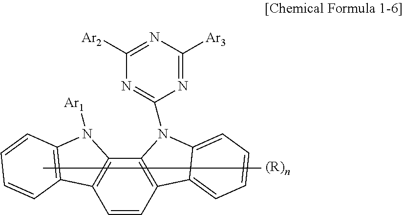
C12=C(C=CC3=C1N(C1=NC([Ar2])=NC([Ar3])=N1)C1=CC=CC=C31)C1=C(N2[Ar1])C=CC=C1
